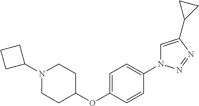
N1(C2CCC2)CCC(OC2=CC=C(N3C=C(C4CC4)N=N3)C=C2)CC1
